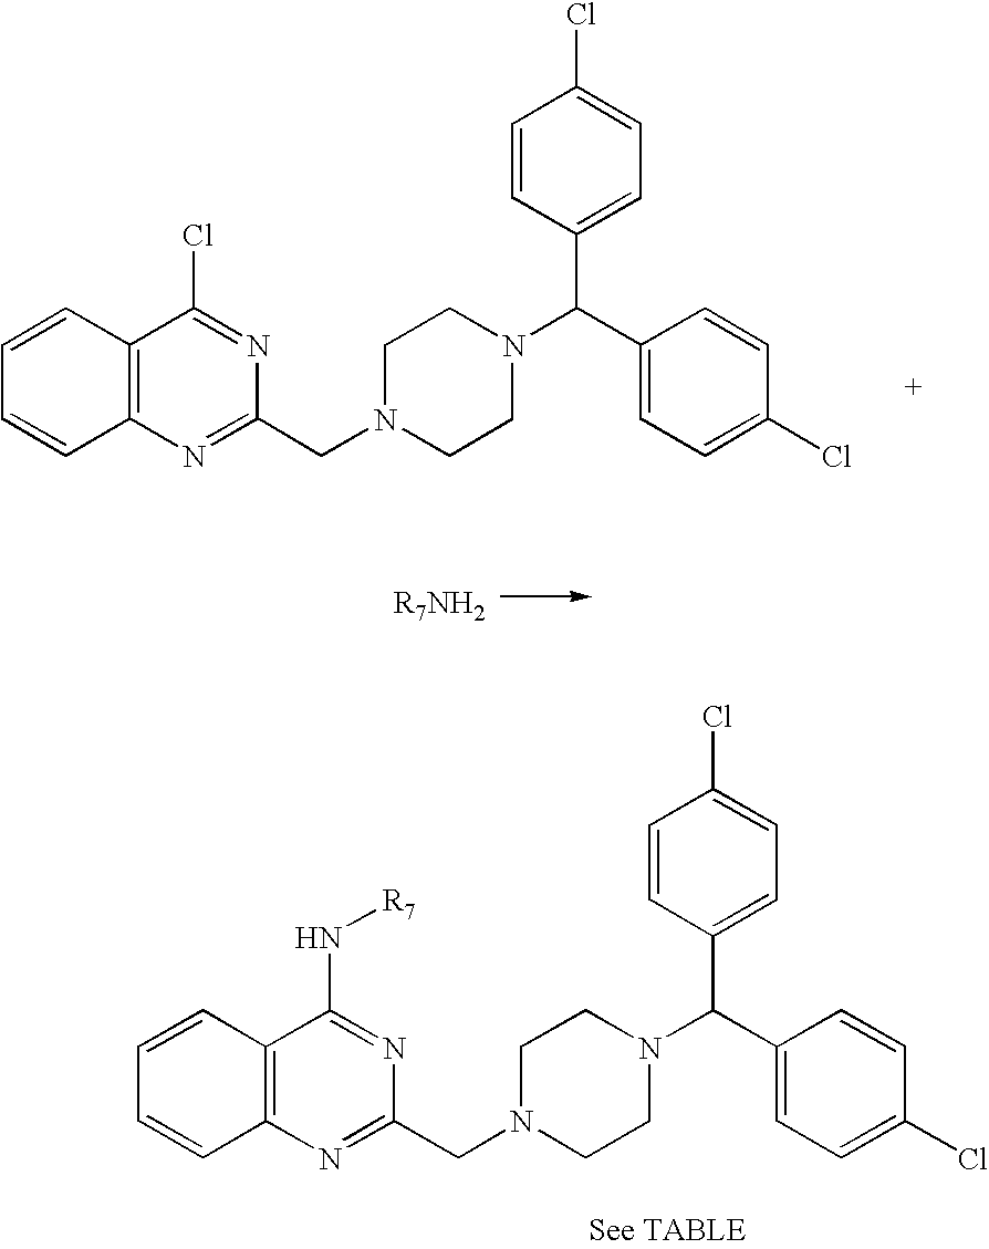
C1=CC2=C(C=C1)C(Cl)=NC(CN1CCN(C(C3=CC=C(Cl)C=C3)C3=CC=C(Cl)C=C3)CC1)=N2.C1=CC2=C(C=C1)C(N[R7])=NC(CN1CCN(C(C3=CC=C(Cl)C=C3)C3=CC=C(Cl)C=C3)CC1)=N2
